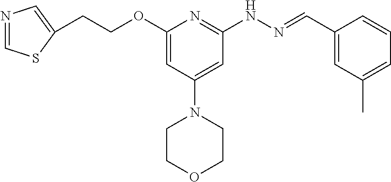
C(COC1=CC(N2CCOCC2)=CC(NN=CC2=CC(C)=CC=C2)=N1)C1=CN=CS1
